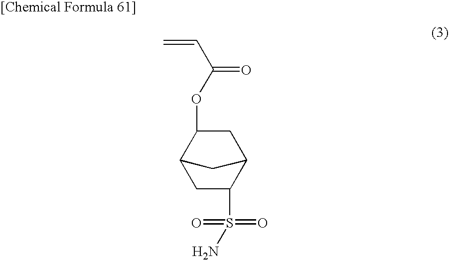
C=CC(=O)OC1C2CC(S(=O)(=O)N)C(C1)C2
